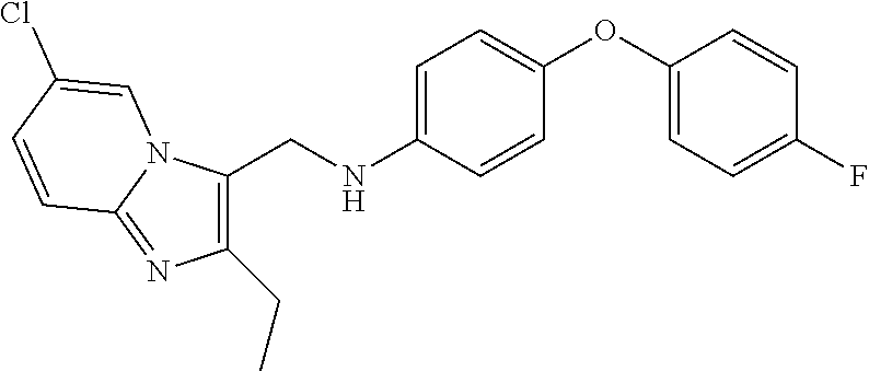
C1(CC)=C(CNC2=CC=C(OC3=CC=C(F)C=C3)C=C2)N2C(=N1)C=CC(Cl)=C2
